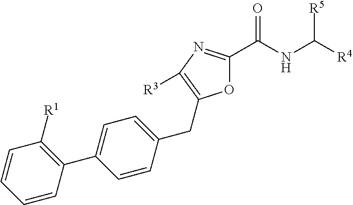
O1C(C(NC([R4])[R5])=O)=NC([R3])=C1CC1=CC=C(C2=C([R1])C=CC=C2)C=C1
